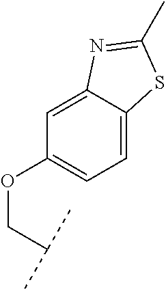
O(C1=CC=C2C(=C1)N=C(C)S2)CC(C)C
